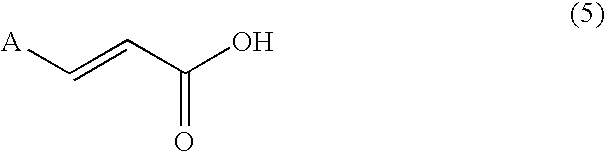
C(=CC(O)=O)[A]
